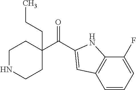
C(=O)(C1(CCC)CCNCC1)C1=CC2=C(C(F)=CC=C2)N1
